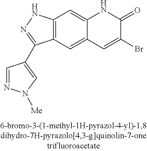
C12=C(C=C3C(=C1)NC(=O)C(Br)=C3)C(C1=CN([Me])N=C1)=NN2
